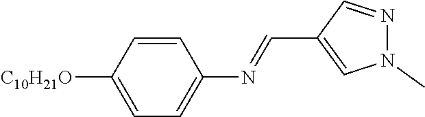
C1=CC([C10H21O])=CC=C1N=CC1=CN(C)N=C1
